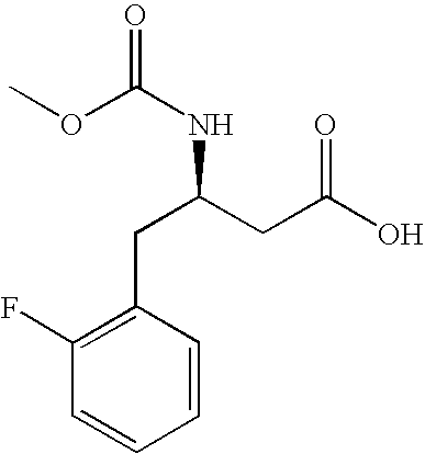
C1(F)=C(CC(NC(=O)OC)CC(O)=O)C=CC=C1
